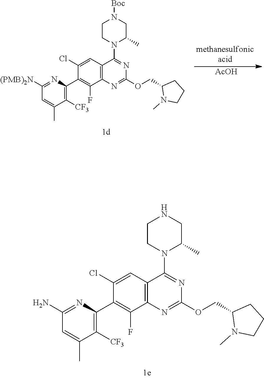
C1(Cl)=CC2=C(C(F)=C1C1=C([CF3])C(C)=CC(N)=N1)N=C(OCC1N(C)CCC1)N=C2N1C(C)CNCC1.C1(Cl)=CC2=C(C(F)=C1C1=C([CF3])C(C)=CC([(PMB)2N])=N1)N=C(OCC1N(C)CCC1)N=C2N1C(C)CN([Boc])CC1.[AcOH]
